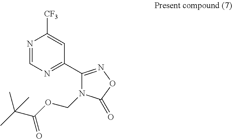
N1=CN=C(C2=NOC(=O)N2COC(C(C)(C)C)=O)C=C1[CF3]
